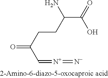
C(C(=O)O)(CCC(=O)C=[N+]=[N-])N
